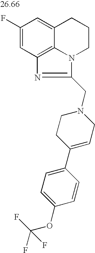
C1(F)=CC2=C3C(=C1)CCCN3C(CN1CCC(C3=CC=C(OC(F)(F)F)C=C3)=CC1)=N2
